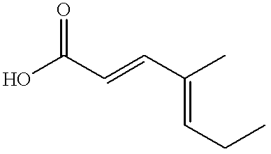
C(=CCC)(C)C=CC(O)=O
